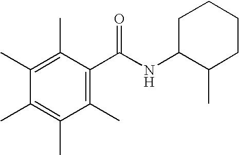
C1(C)=C(C)C(C(NC2C(C)CCCC2)=O)=C(C)C(C)=C1C
